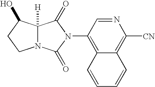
C12([H])N(C(=O)N(C3=C4C(=C([CN])N=C3)C=CC=C4)C1=O)CCC2O
